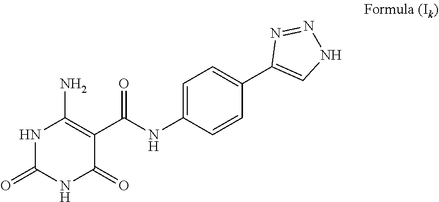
C1=C(NC(C2=C(N)NC(=O)NC2=O)=O)C=CC(C2=CNN=N2)=C1
